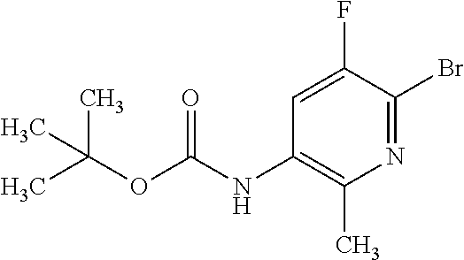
N1=C(Br)C(F)=CC(NC(OC(C)(C)C)=O)=C1C
